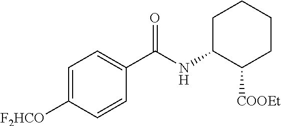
C1=C([F2HCO])C=CC(C(NC2C([COOEt])CCCC2)=O)=C1
